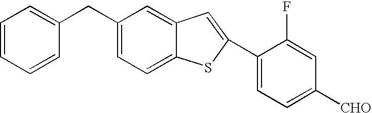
C1=CC=CC(CC2=CC=C3C(=C2)C=C(C2=CC=C([CHO])C=C2F)S3)=C1
